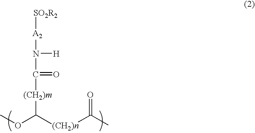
COC([(CH2)n]C(C)=O)[(CH2)m]C(N([A2][SO2R2])[H])=O
